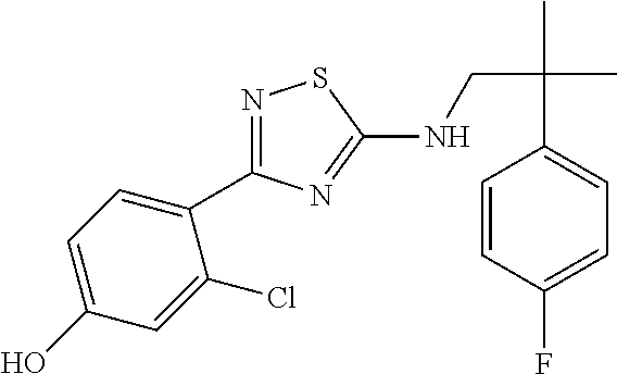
N1=C(C2=CC=C(O)C=C2Cl)N=C(NCC(C)(C)C2=CC=C(F)C=C2)S1
